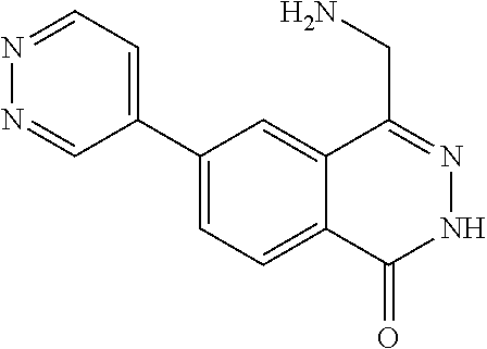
C1(C2=CC=NN=C2)=CC=C2C(=C1)C(CN)=NNC2=O
